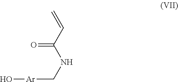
C=CC(NC[Ar]O)=O
